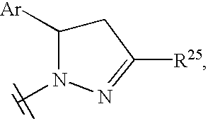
C1C([Ar])N(C)N=C1[R25]
